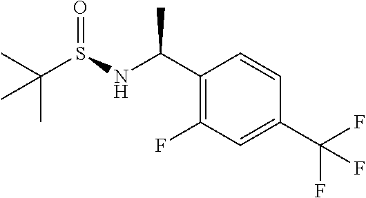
C1(C(NS(C(C)(C)C)=O)C)=C(F)C=C(C(F)(F)F)C=C1
